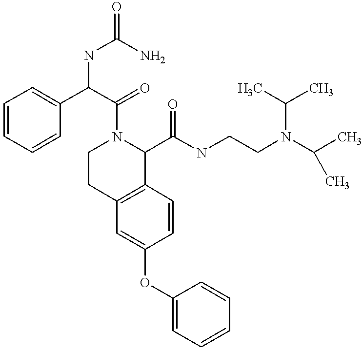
O(C1=CC2=C(C=C1)C(C(NCCN(C(C)C)C(C)C)=O)N(C(C(NC(=O)N)C1=CC=CC=C1)=O)CC2)C1=CC=CC=C1
